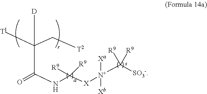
[T1]C(C[T2])([D])C(NC([X][N+](C([SO3-])([R9])[R9])([Xb])[Xa])([R9])[R9])=O
